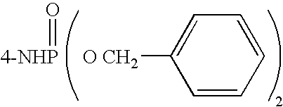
[4-NHP]=O.[O CH2]C1=CC=CC=C1
